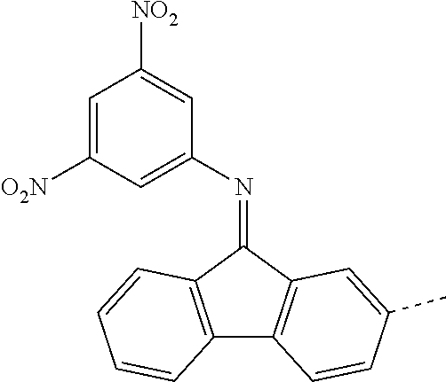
C12=C(C(=NC3=CC([O2N])=CC([NO2])=C3)C3=C1C=CC(C)=C3)C=CC=C2
